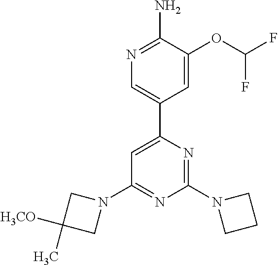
N1=C(N)C(OC(F)F)=CC(C2=CC(N3CC([H3CO])(C)C3)=NC(N3CCC3)=N2)=C1
